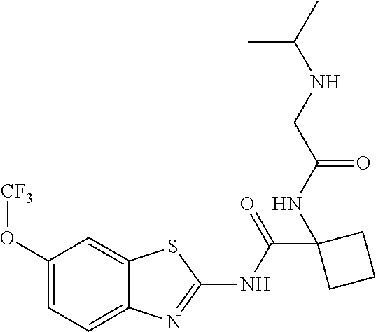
C1(O[CF3])=CC=C2C(=C1)SC(NC(=O)C1(NC(=O)CNC(C)C)CCC1)=N2
